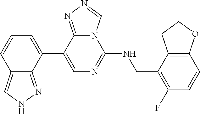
C1=CC2=CNN=C2C(C2=CN=C(NCC3=C(F)C=CC4=C3CCO4)N3C2=NN=C3)=C1
